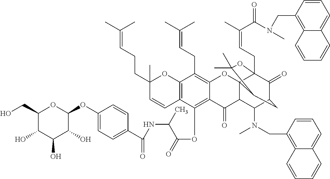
C1(O)C(CO)OC(OC2=CC=C(C(=O)NC(C(OC3=C4C(=C(CC=C(C)C)C5=C3C=CC(C)(CCC=C(C)C)O5)OC35C(C4=O)C(N(CC4=C6C(=CC=C4)C=CC=C6)C)C4C(=O)C3(CC=C(C)C(=O)N(CC3=C6C(=CC=C3)C=CC=C6)C)OC(C)(C)C5C4)=O)C)C=C2)C(O)C1O
